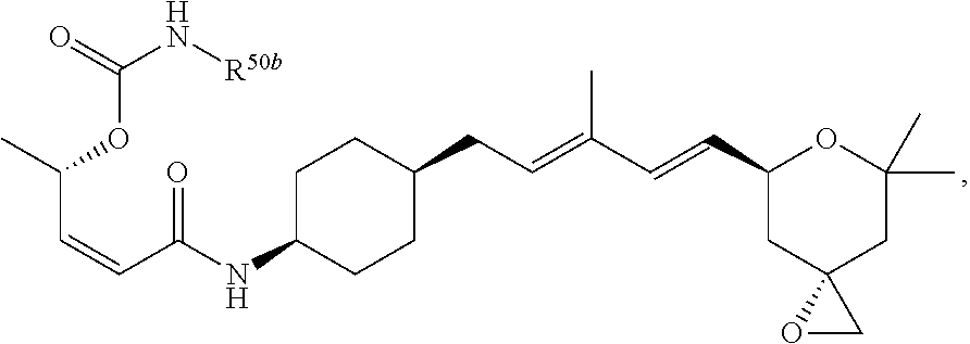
O=C(N[R50b])OC(C=CC(NC1CCC(CC=C(C=CC2CC3(CC(C)(C)O2)OC3)C)CC1)=O)C
